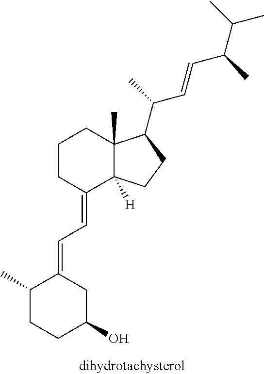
C1(=CC=C2C(C)CCC(O)C2)CCCC2(C)C1([H])CCC2C(C)C=CC(C(C)C)C
